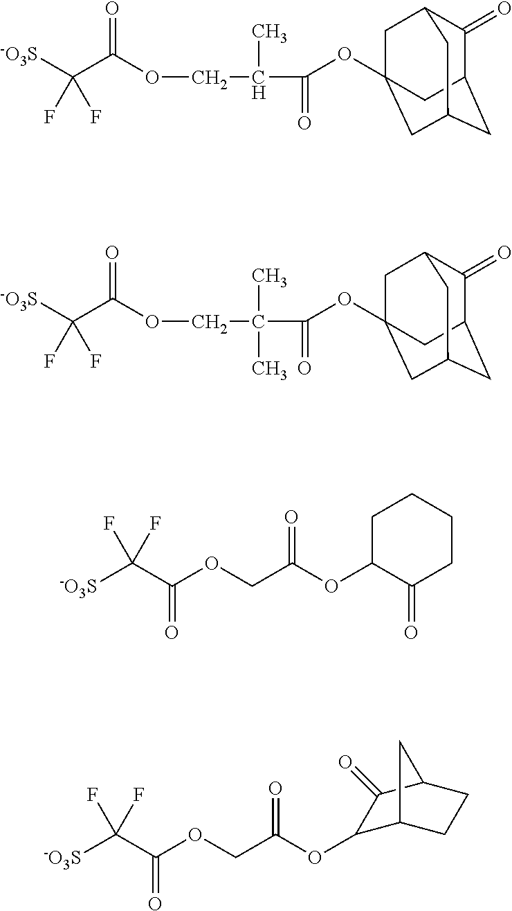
C1(OC(COC(C([-O3S])(F)F)=O)=O)C(=O)CCCC1.O(C(=O)C(COC(C([-O3S])(F)F)=O)C)C12CC3C(=O)C(CC(C1)C3)C2.O(C(=O)C(COC(C([-O3S])(F)F)=O)(C)C)C12CC3C(=O)C(CC(C1)C3)C2.O(C(COC(C([-O3S])(F)F)=O)=O)C1C2CCC(C1=O)C2
